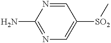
C1(N)=NC=C([SO2]C)C=N1
